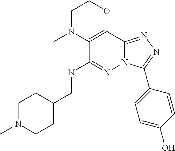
C1N(C)C2=C(OC1)C1=NN=C(C3=CC=C(O)C=C3)N1N=C2NCC1CCN(C)CC1
